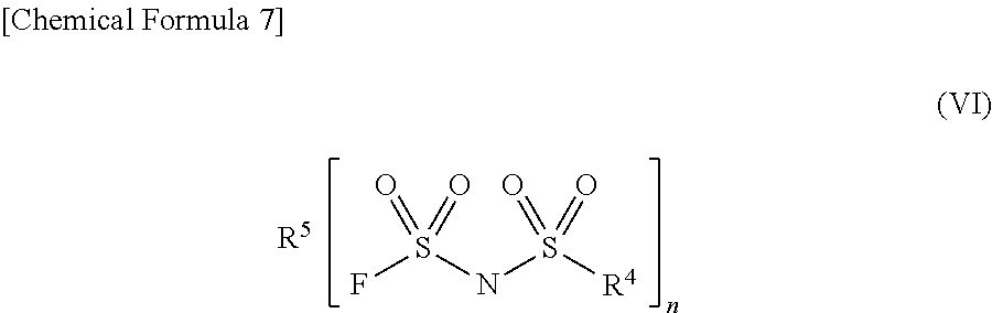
FS(NS([R4])(=O)=O)(=O)=O.[R5]
